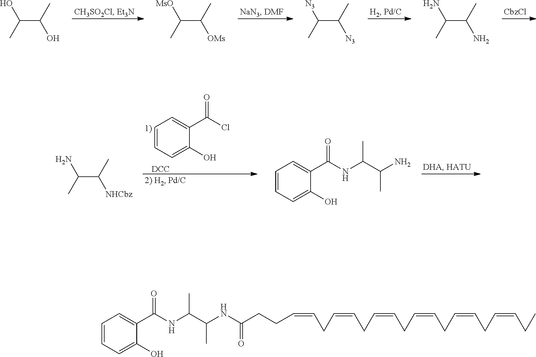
[CbzCl].OC(C)C(O)C.[MsO]C(C)C([OMs])C.[N3]C(C)C([N3])C.NC(C)C(N)C.C1=CC=C(O)C(C(Cl)=O)=C1.[DCC].NC(C)C([NHCbz])C.C(N)(C(NC(C1=CC=CC=C1O)=O)C)C.C(NC(CCC=CCC=CCC=CCC=CCC=CCC=CCC)=O)(C(NC(C1=CC=CC=C1O)=O)C)C
